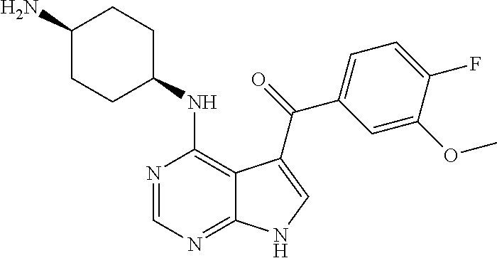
C1(N)CCC(NC2=C3C(=NC=N2)NC=C3C(=O)C2=CC=C(F)C(OC)=C2)CC1
